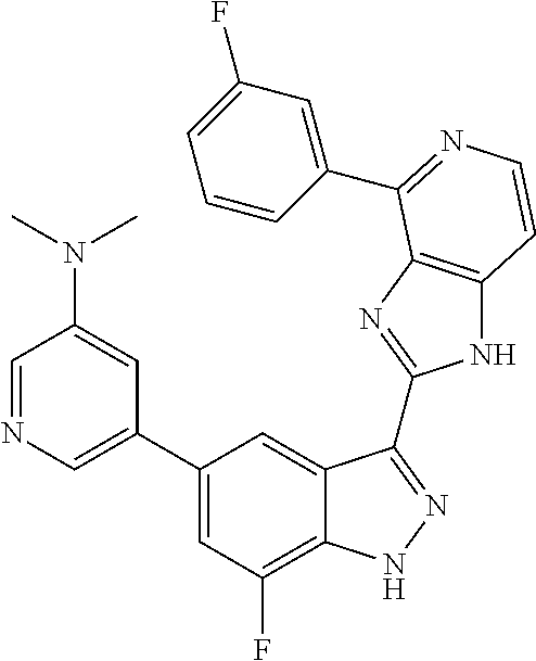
C1(C2=CN=CC(N(C)C)=C2)=CC(F)=C2C(=C1)C(C1=NC3=C(N1)C=CN=C3C1=CC(F)=CC=C1)=NN2
